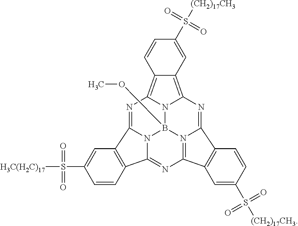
C12=NC3=N4B5(OC)N1C(=NC1=C6C(=C(N=C4C4=C3C=C(S([(CH2)17CH3])(=O)=O)C=C4)N51)C=C(S([(CH2)17CH3])(=O)=O)C=C6)C1=C2C=CC(S([H3C(H2C)17])(=O)=O)=C1
